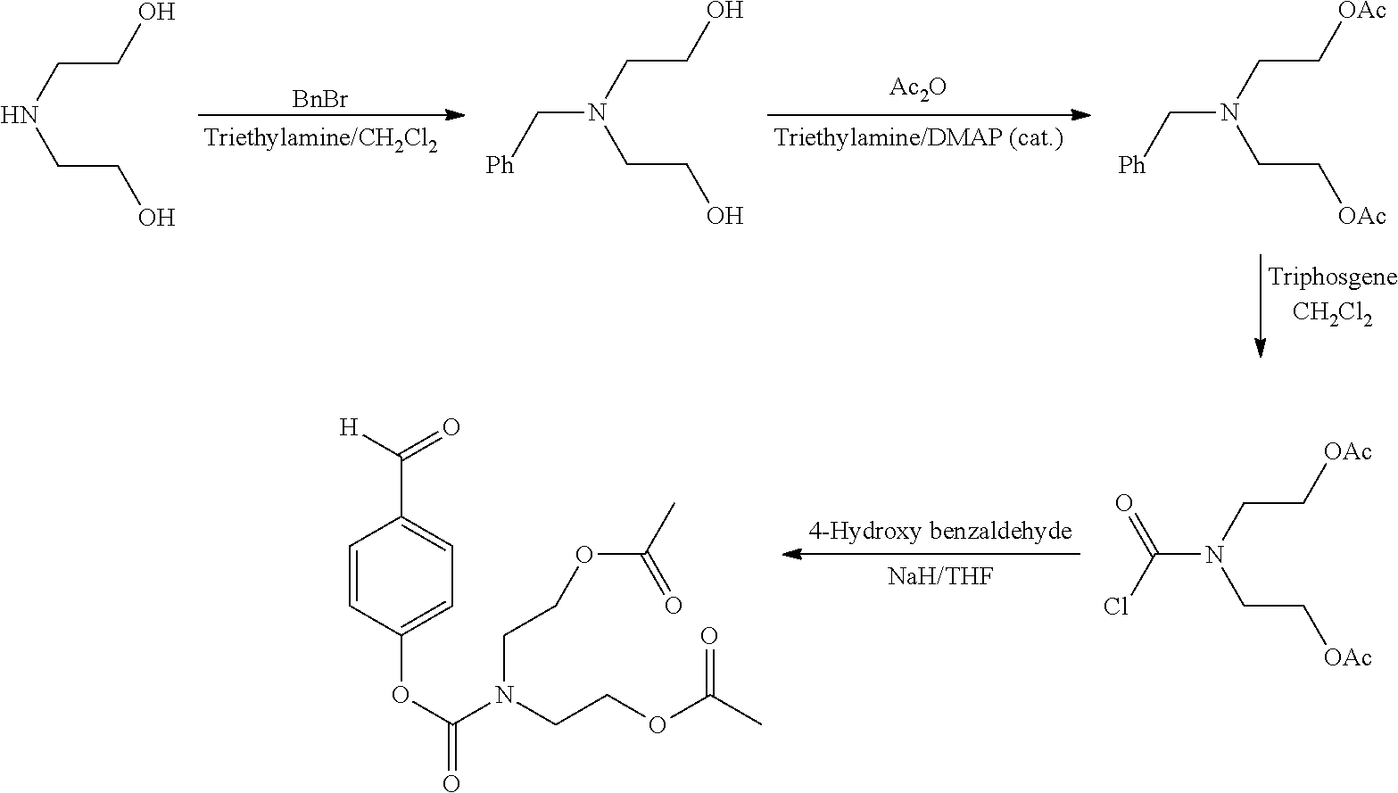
N(C(=O)Cl)(CC[OAc])CC[OAc].C1=CC(OC(N(CCOC(=O)C)CCOC(=O)C)=O)=CC=C1C(=O)[H].[BnBr].N(C[Ph])(CC[OAc])CC[OAc].N(C[Ph])(CCO)CCO.N(CCO)CCO.[Ac2O]
